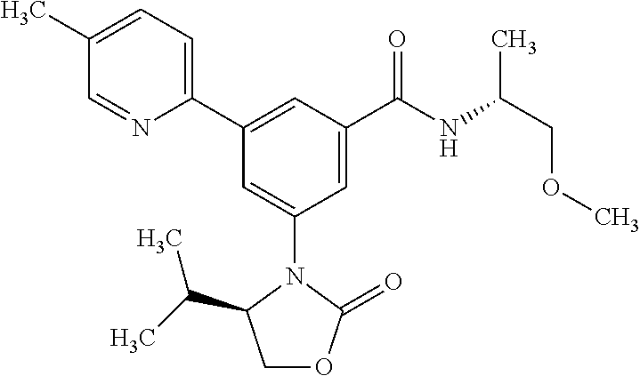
C1(C)=CC=C(C2=CC(C(NC(COC)C)=O)=CC(N3C(C(C)C)COC3=O)=C2)N=C1
